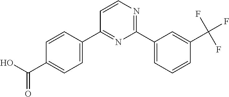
C1=CC(C2=NC(C3=CC=CC(C(F)(F)F)=C3)=NC=C2)=CC=C1C(O)=O
